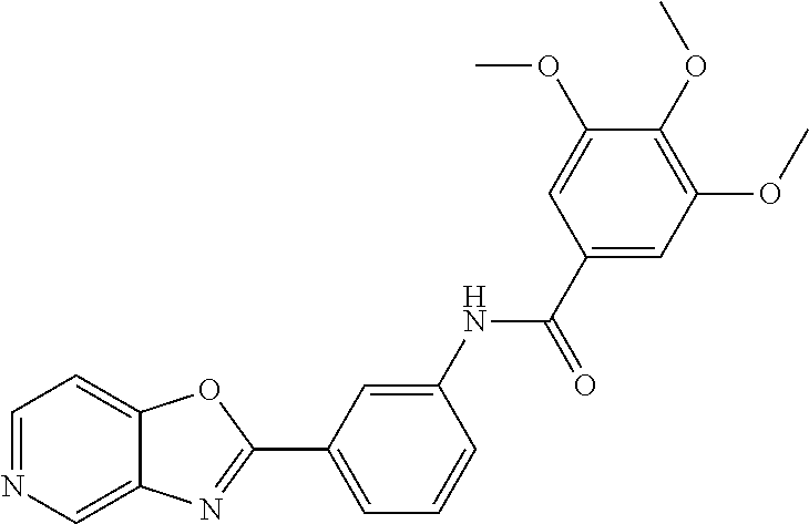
C1=C(NC(=O)C2=CC(OC)=C(OC)C(OC)=C2)C=CC=C1C1=NC2=CN=CC=C2O1
